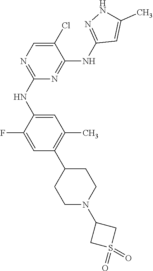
N1=C(NC2=CC(C)=C(C3CCN(C4CS(=O)(=O)C4)CC3)C=C2F)N=C(NC2=NNC(C)=C2)C(Cl)=C1
